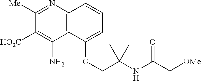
C1([Me])=NC2=C(C(N)=C1[HO2C])C(OCC(NC(C[OMe])=O)(C)C)=CC=C2
